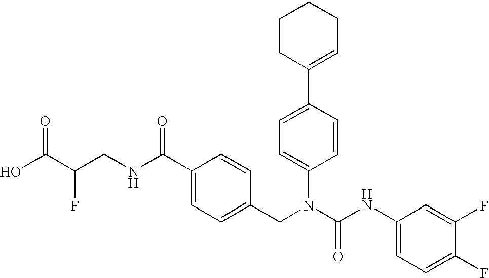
OC(C(CNC(C1=CC=C(CN(C(NC2=CC=C(F)C(F)=C2)=O)C2=CC=C(C3=CCCCC3)C=C2)C=C1)=O)F)=O
